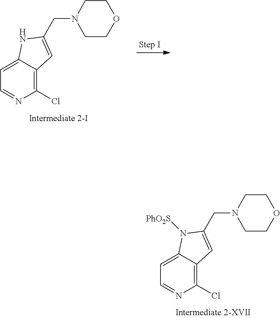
C1(Cl)=C2C(=CC=N1)NC(CN1CCOCC1)=C2.C1(Cl)=C2C(=CC=N1)N([PhO2S])C(CN1CCOCC1)=C2
